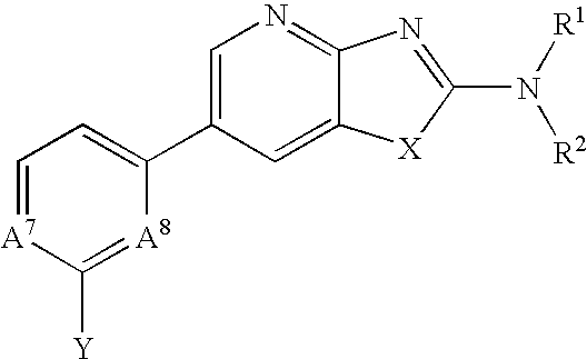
C1=[A7]C([Y])=[A8]C(C2=CN=C3C(=C2)[X]C(N([R1])[R2])=N3)=C1
